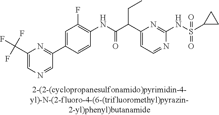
N1=CC=C(C(C(NC2=C(F)C=C(C3=NC(C(F)(F)F)=CN=C3)C=C2)=O)CC)N=C1NS(=O)(=O)C1CC1
